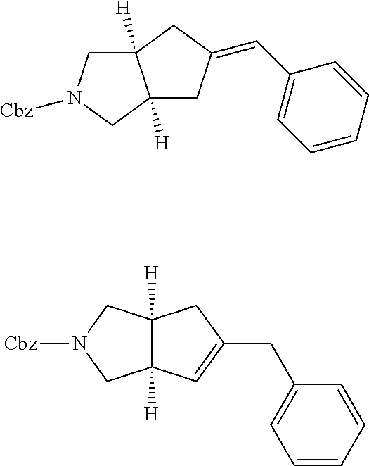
C12([H])C([H])(CN([Cbz])C1)CC(CC1=CC=CC=C1)=C2.C12([H])CN([Cbz])CC1([H])CC(=CC1=CC=CC=C1)C2
